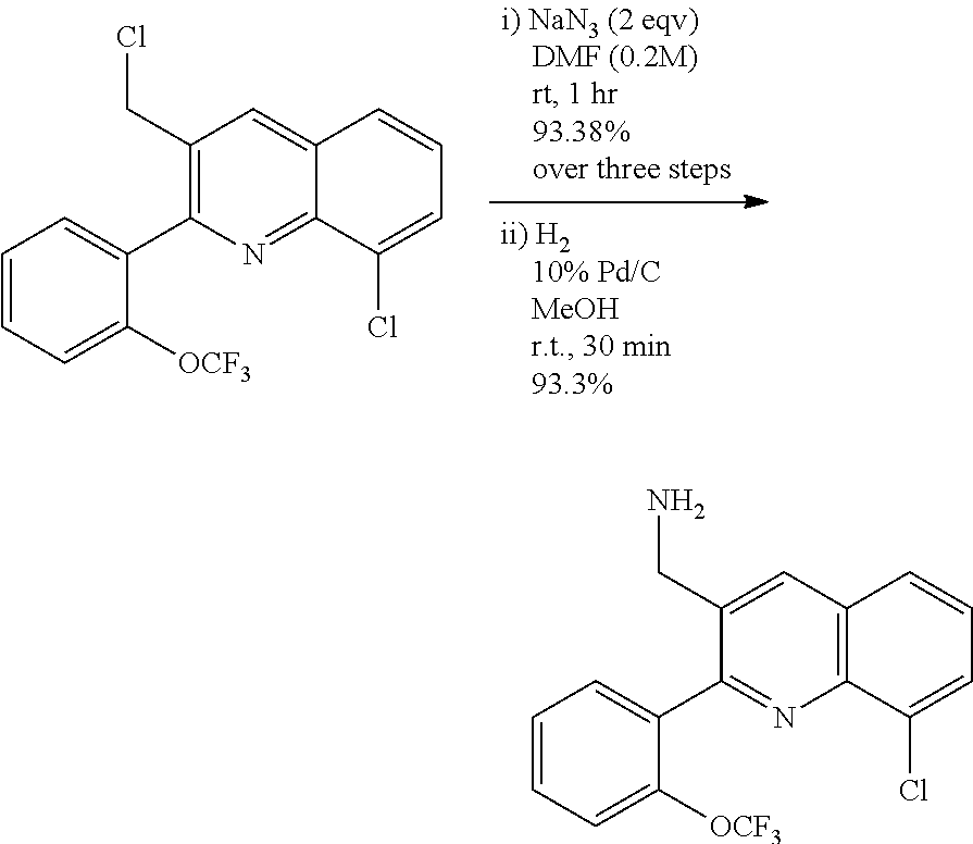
C1(CN)=CC2=C(C(Cl)=CC=C2)N=C1C1=CC=CC=C1[OCF3].C1(CCl)=C(C2=CC=CC=C2[OCF3])N=C2C(=C1)C=CC=C2Cl
